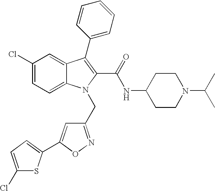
C1=C2C(=CC=C1Cl)N(CC1=NOC(C3=CC=C(Cl)S3)=C1)C(C(NC1CCN(C(C)C)CC1)=O)=C2C1=CC=CC=C1
